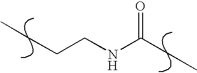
C(CCNC(CC)=O)C
